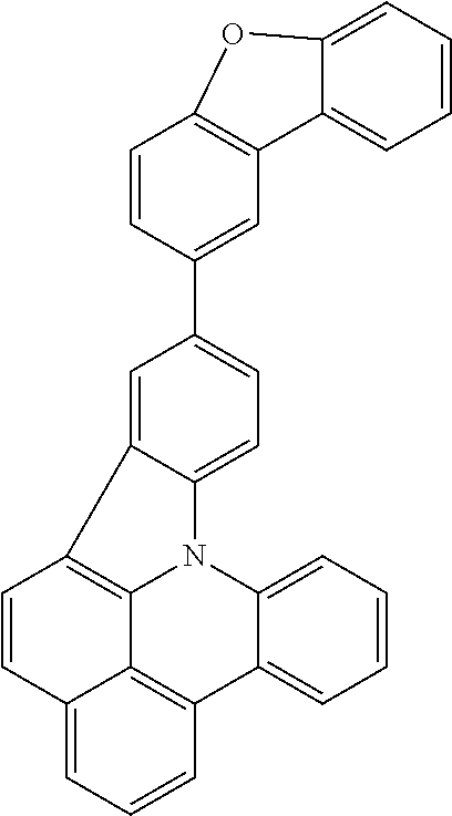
C1=CC(C2=CC=C3C(=C2)C2=C4N3C3=CC=CC=C3C3=C4C(=CC=C3)C=C2)=CC2=C1OC1=CC=CC=C21
